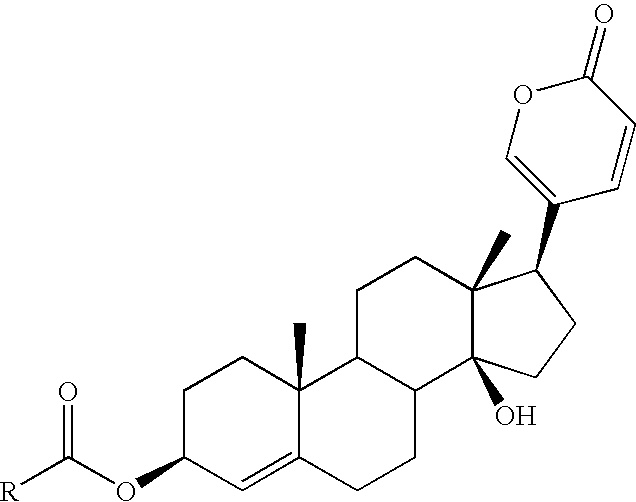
C1CC(OC([R])=O)C=C2C1(C)C1C(CC2)C2(O)C(C)(CC1)C(C1=COC(=O)C=C1)CC2
